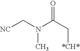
[NC]CN(C(=O)C[*CH*])C
